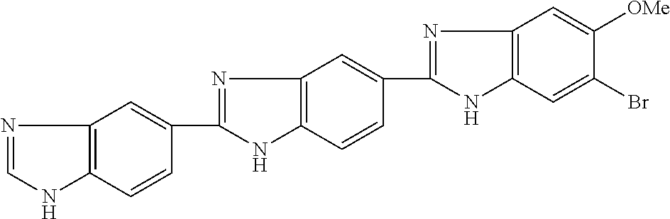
C1=C(C2=NC3=C(C=C(Br)C([OMe])=C3)N2)C=CC2=C1N=C(C1=CC3=C(C=C1)NC=N3)N2
